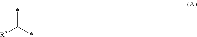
*C(*)[R5]
